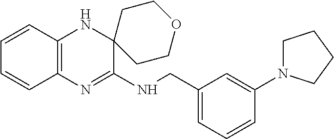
C1=CC2=C(C=C1)N=C(NCC1=CC=CC(N3CCCC3)=C1)C1(N2)CCOCC1
